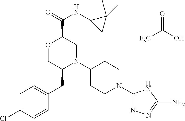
[F3C]C(O)=O.C(C1OCC(CC2=CC=C(Cl)C=C2)N(C2CCN(C3=NN=C(N)N3)CC2)C1)(=O)NC1C(C)(C)C1
